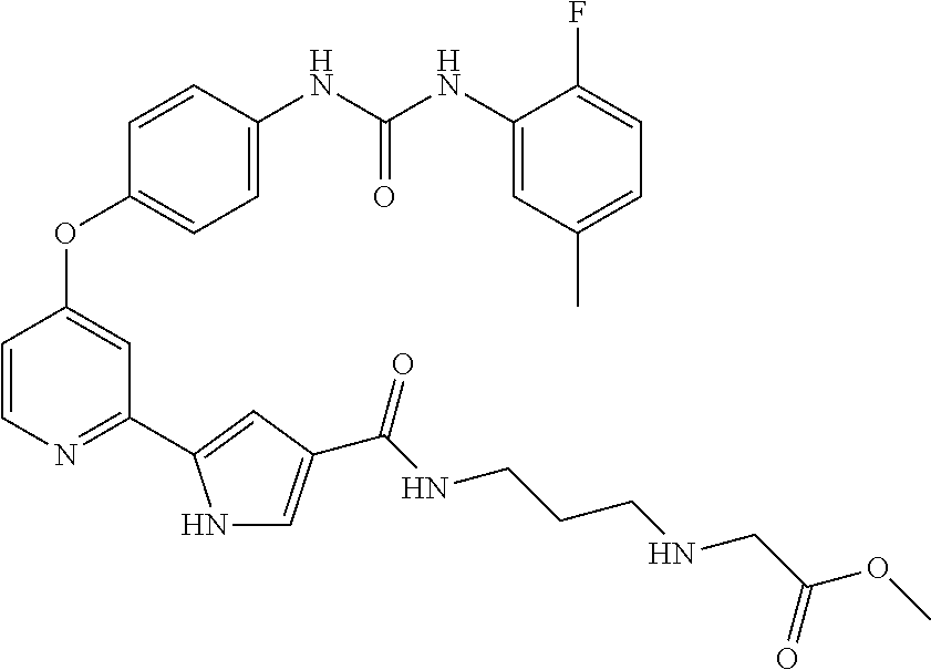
C1=C(NC(NC2=CC(C)=CC=C2F)=O)C=CC(OC2=CC(C3=CC(C(NCCCNCC(OC)=O)=O)=CN3)=NC=C2)=C1
